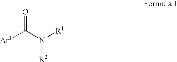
O=C(N([R1])[R2])[Ar1]
